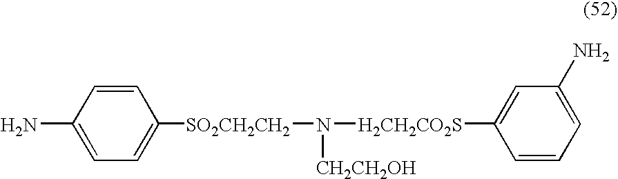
C1=C([SO2CH2CH2]N([CH2CH2OH])[H2CH2CO2S]C2=CC(N)=CC=C2)C=CC(N)=C1
